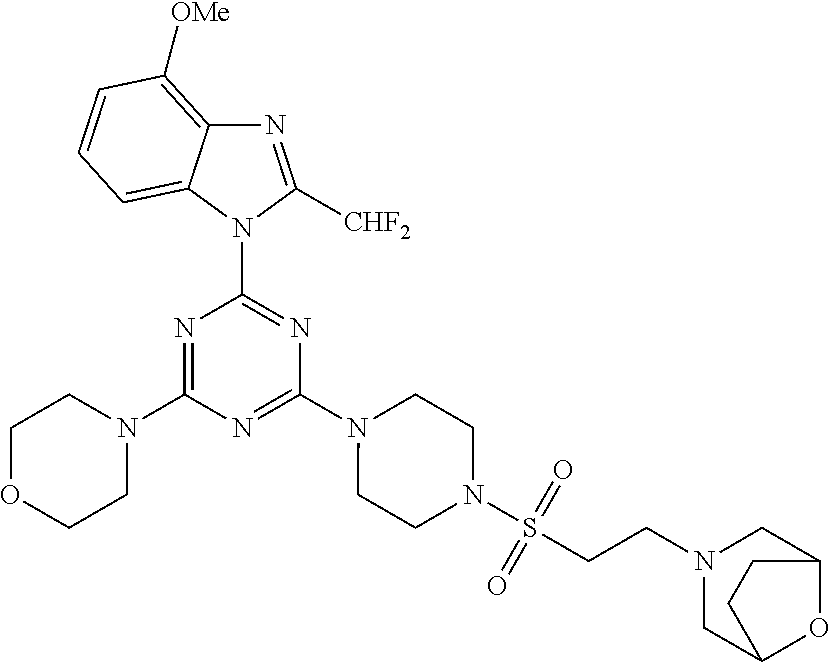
N1=C([CHF2])N(C2=NC(N3CCN(S(CCN4CC5OC(C4)CC5)(=O)=O)CC3)=NC(N3CCOCC3)=N2)C2=CC=CC([OMe])=C12
